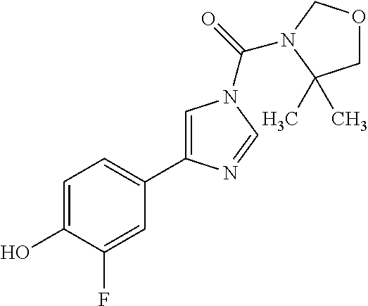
C1=C(O)C(F)=CC(C2=CN(C(=O)N3COCC3(C)C)C=N2)=C1
